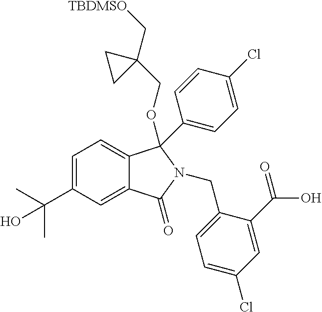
C1=C(C(C)(C)O)C=C2C(=C1)C(OCC1(C[TBDMSO])CC1)(C1=CC=C(Cl)C=C1)N(CC1=CC=C(Cl)C=C1C(=O)O)C2=O
